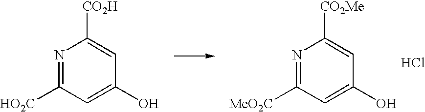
N1=C([HO2C])C=C(O)C=C1[CO2H].N1=C([MeO2C])C=C(O)C=C1[CO2Me].Cl
